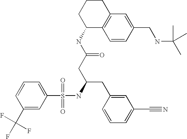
C1=CC(C(F)(F)F)=CC(S(=O)(=O)NC(CC2=CC(C#N)=CC=C2)CC(NC2C3=C(CCC2)C=C(CNC(C)(C)C)C=C3)=O)=C1
